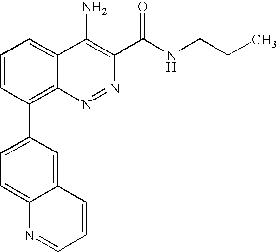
C1=CC(C2=CC=C3C(=C2)C=CC=N3)=C2C(=C1)C(N)=C(C(NCCC)=O)N=N2
